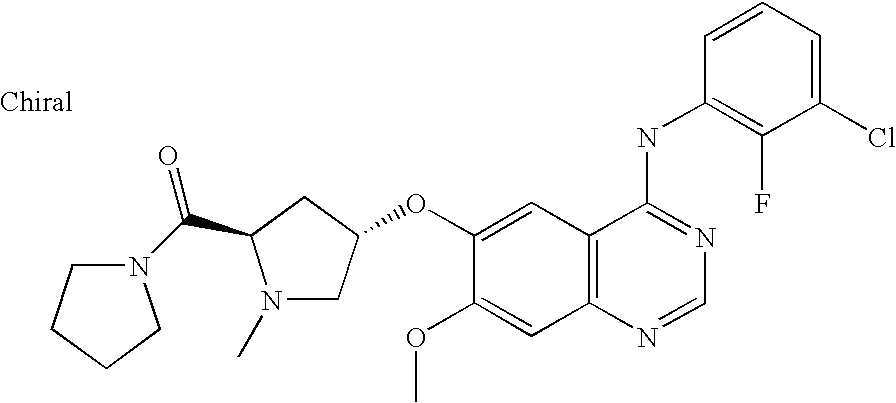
C1(Cl)=CC=CC(NC2=NC=NC3=C2C=C(OC2CN(C)C(C(N4CCCC4)=O)C2)C(OC)=C3)=C1F
